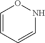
C1=CC=CNO1
